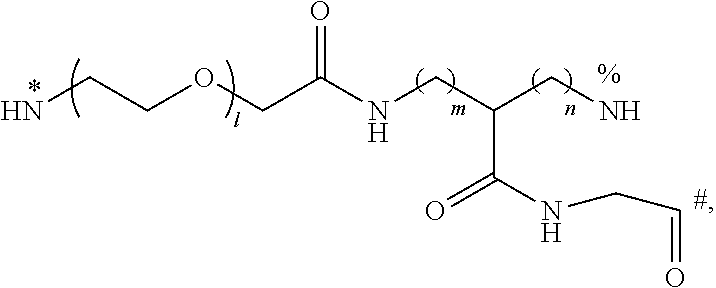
NCCOCC(NCC(CN)C(NCC=O)=O)=O
